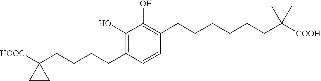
C1(O)=C(CCCCC2([HOOC])CC2)C=CC(CCCCCCC2([COOH])CC2)=C1O
